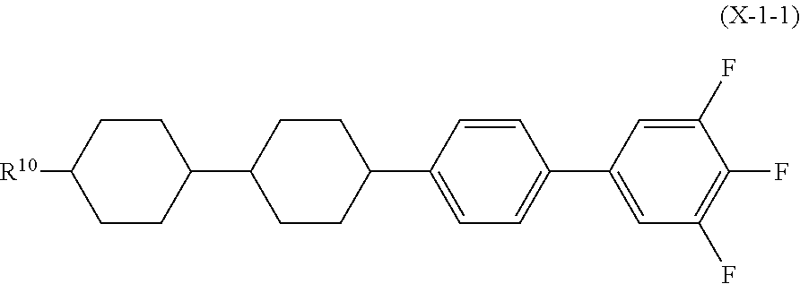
C1(C2CCC(C3=CC=C(C4=CC(F)=C(F)C(F)=C4)C=C3)CC2)CCC([R10])CC1
